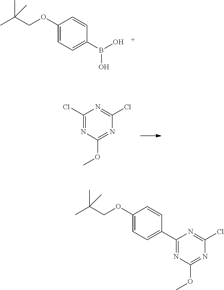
C1(OCC(C)(C)C)=CC=C(B(O)O)C=C1.C1(Cl)=NC(OC)=NC(Cl)=N1.C1(OCC(C)(C)C)=CC=C(C2=NC(OC)=NC(Cl)=N2)C=C1
